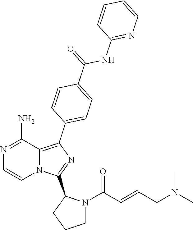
C1(N)=NC=CN2C1=C(C1=CC=C(C(=O)NC3=NC=CC=C3)C=C1)N=C2C1CCCN1C(C=CCN(C)C)=O
